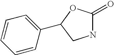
N1C(=O)OC(C2=CC=CC=C2)C1
